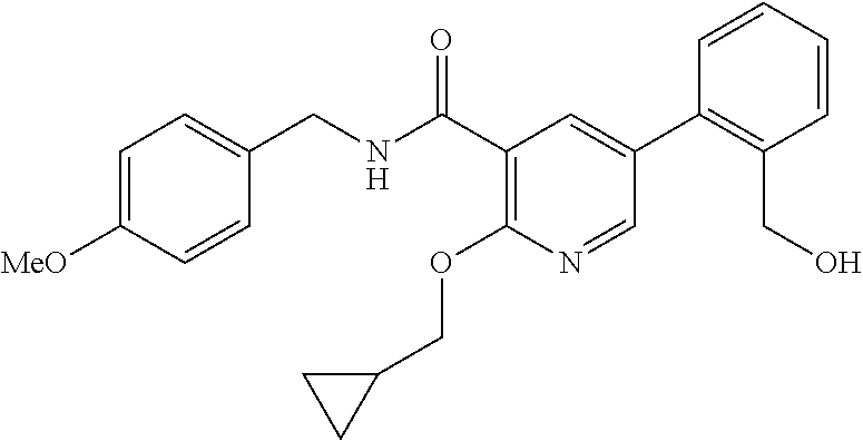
C1=CC([MeO])=CC=C1CNC(C1=C(OCC2CC2)N=CC(C2=C(CO)C=CC=C2)=C1)=O
